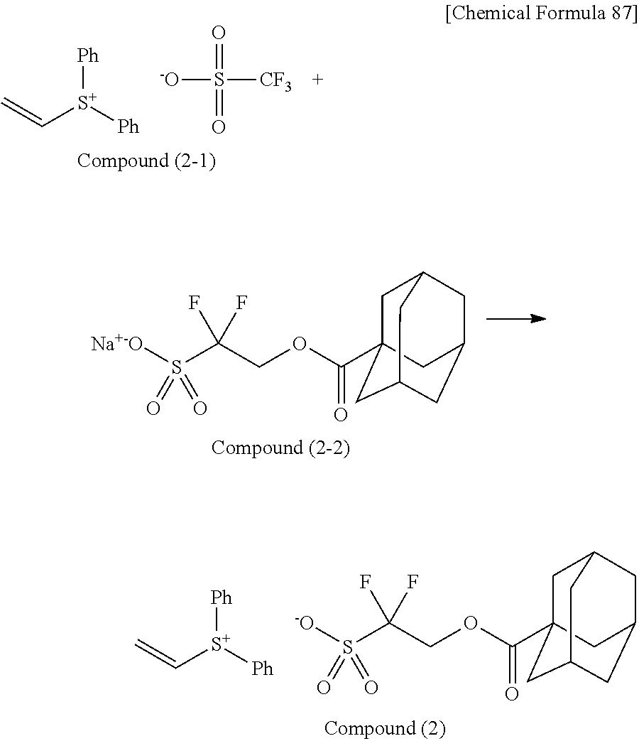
C1C2(C(OCC(S([Na+-O])(=O)=O)(F)F)=O)CC3CC(CC1C3)C2.C=C[S+]([Ph])[Ph].C1C2(C(OCC(S([-O])(=O)=O)(F)F)=O)CC3CC(CC1C3)C2.C=C[S+]([Ph])[Ph].O=S(=O)([CF3])[-O]
